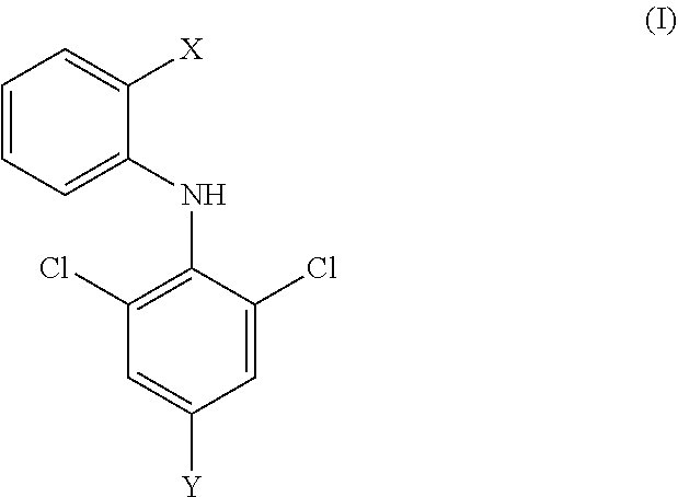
C1=C(Cl)C(NC2=CC=CC=C2[X])=C(Cl)C=C1[Y]
